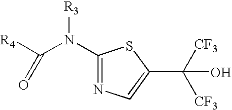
C1(N(C([R4])=O)[R3])=NC=C(C([CF3])([CF3])O)S1
